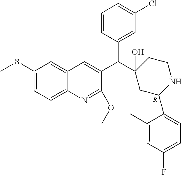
[R].C1(SC)=CC=C2C(=C1)C=C(C(C1(O)CC(C3=CC=C(F)C=C3C)NCC1)C1=CC(Cl)=CC=C1)C(OC)=N2
